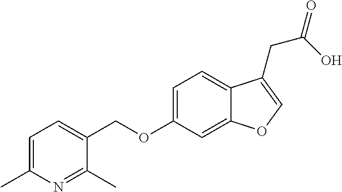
C1=C(C)N=C(C)C(COC2=CC=C3C(=C2)OC=C3CC(O)=O)=C1
